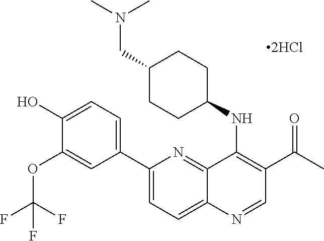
C1(C2=CC=C(O)C(OC(F)(F)F)=C2)=CC=C2C(=N1)C(NC1CCC(CN(C)C)CC1)=C(C(C)=O)C=N2
